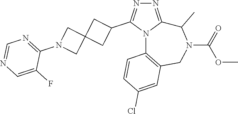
N1=C2N(C(C3CC4(C3)CN(C3=NC=NC=C3F)C4)=N1)C1=C(CN(C(=O)OC)C2C)C=C(Cl)C=C1
